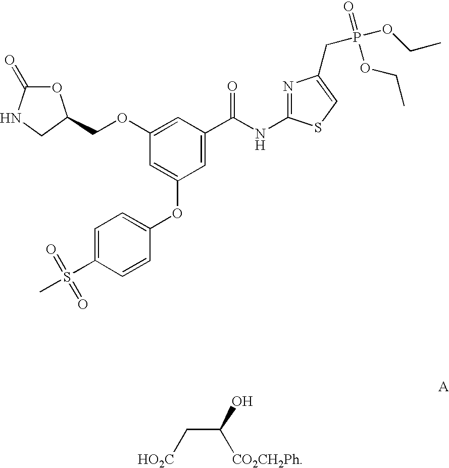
C(C([CO2CH2Ph])O)[HO2C].C1(OCC2OC(=O)NC2)=CC(C(NC2=NC(CP(=O)(OCC)OCC)=CS2)=O)=CC(OC2=CC=C(S(C)(=O)=O)C=C2)=C1
